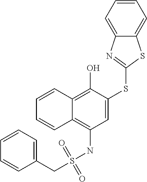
C(S(NC1=C2C(=C(O)C(SC3=NC4=CC=CC=C4S3)=C1)C=CC=C2)(=O)=O)C1=CC=CC=C1
